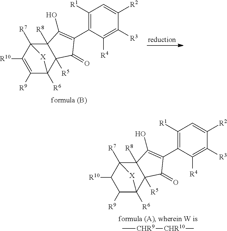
C1([R1])=C(C2=C(O)C3([R8])C4([R7])C([R10])=C([R9])C([R6])(C3([R5])C2=O)[X]4)C([R4])=C([R3])C([R2])=C1.C[CHR9][CHR10]C.C1([R1])=C(C2=C(O)C3([R8])C4([R7])C([R10])C([R9])C([R6])(C3([R5])C2=O)[X]4)C([R4])=C([R3])C([R2])=C1
